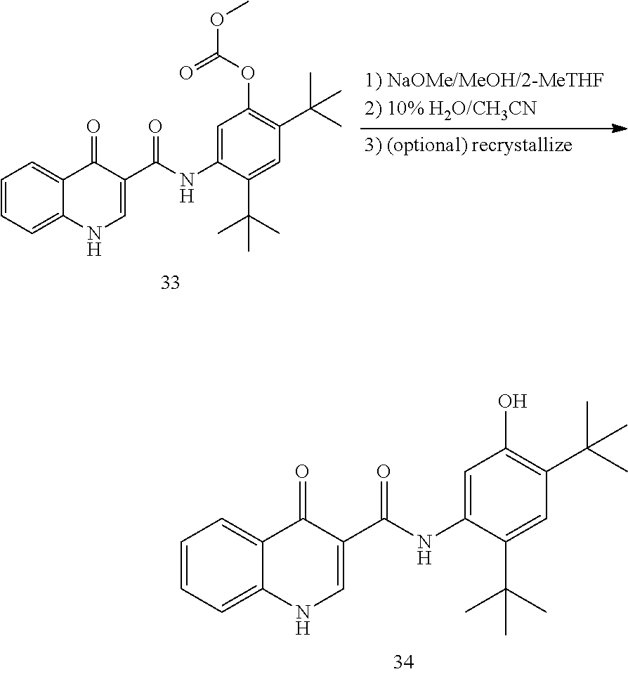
C1=CC=C2C(=C1)C(=O)C(C(NC1=CC(OC(=O)OC)=C(C(C)(C)C)C=C1C(C)(C)C)=O)=CN2.C1=CC=C2C(=C1)C(=O)C(C(NC1=CC(O)=C(C(C)(C)C)C=C1C(C)(C)C)=O)=CN2
